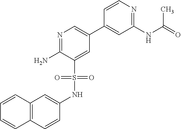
C12=C(C=CC(NS(C3=CC(C4=CC(NC(=O)C)=NC=C4)=CN=C3N)(=O)=O)=C1)C=CC=C2
